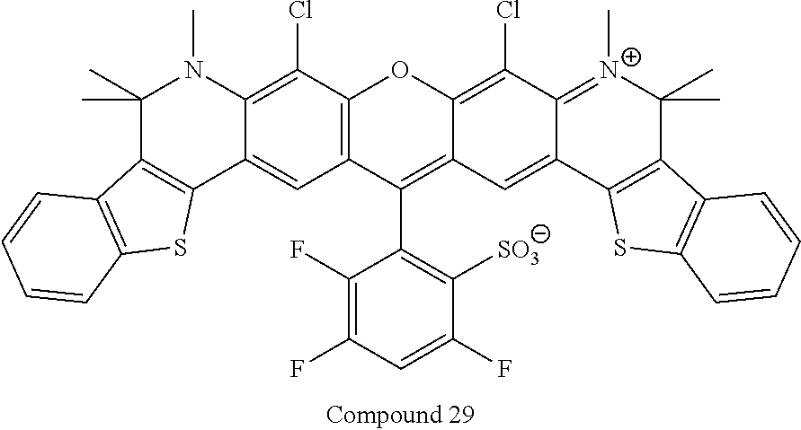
C1(F)=C(F)C=C(F)C([SO3])=C1C1=C2C(=C(Cl)C3=[N+](C)C(C)(C)C4=C(C3=C2)SC2=C4C=CC=C2)OC2=C1C=C1C(=C2Cl)N(C)C(C)(C)C2=C1SC1=C2C=CC=C1
